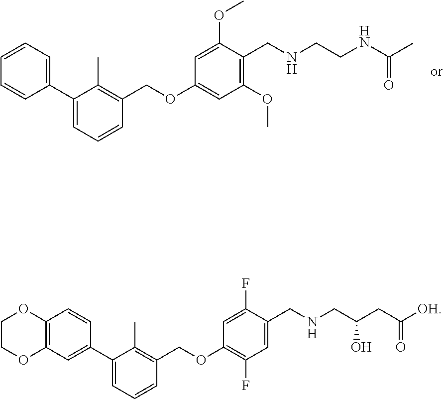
C1(C2=CC=CC(COC3=CC(OC)=C(CNCCNC(C)=O)C(OC)=C3)=C2C)=CC=CC=C1.C1(C2=CC=CC(COC3=C(F)C=C(CNCC(CC([OH])=O)O)C(F)=C3)=C2C)=CC2=C(C=C1)OCCO2
